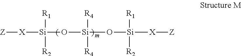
[Z][X][Si]([R1])([R2])O[Si]([R4])([R4])O[Si]([R1])([R2])[X][Z]
